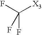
FC([X3])(F)F
